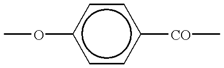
c1cc(OC)ccc1[CO]C
